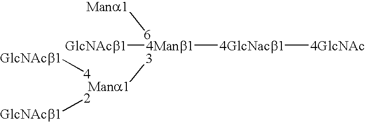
[Mana1][6].[3][Mana1].[4Manb1]([4GlcNacb1][4GlcNAc])[GlcNAcb1].[GlcNAcb1][4].[2][GlcNAcb1]
